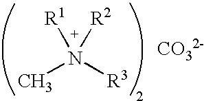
C[N+]([R3])([R1])[R2].[CO32-]
